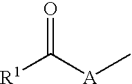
[R1]C([A]C)=O
